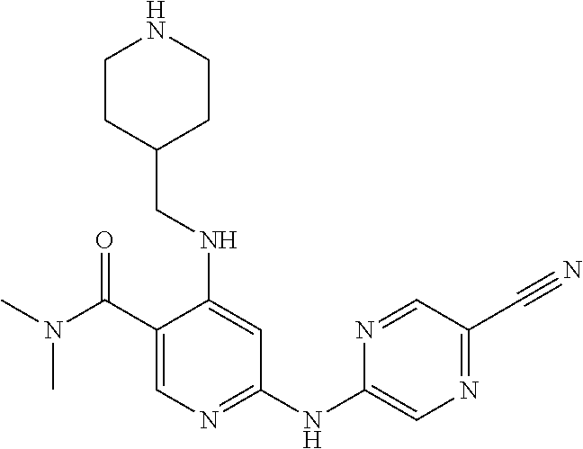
C1(C(N(C)C)=O)=CN=C(NC2=CN=C(C#N)C=N2)C=C1NCC1CCNCC1
